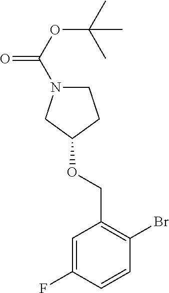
O(CC1=C(Br)C=CC(F)=C1)C1CN(C(OC(C)(C)C)=O)CC1
